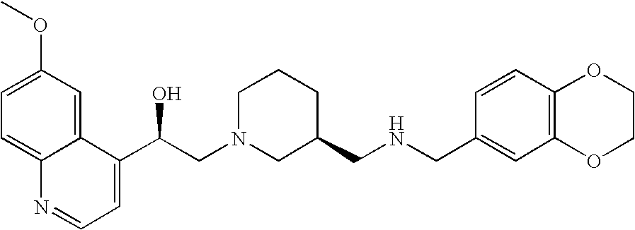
C1=C(OC)C=C2C(=C1)N=CC=C2C(CN1CC(CNCC2=CC3=C(C=C2)OCCO3)CCC1)O
